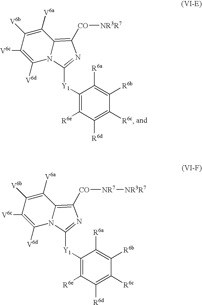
C1([V6a])=C([V6b])C([V6c])=C([V6d])N2C1=C([CO][NR3R7])N=C2[Y1]C1=C([R6e])C([R6d])=C([R6c])C([R6b])=C1[R6a].C1([V6a])=C([V6b])C([V6c])=C([V6d])N2C1=C([CO][NR7][NR3R7])N=C2[Y1]C1=C([R6e])C([R6d])=C([R6c])C([R6b])=C1[R6a]
